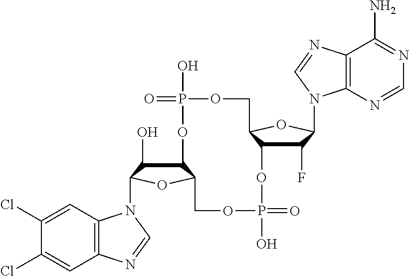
C12C(O)C(N3C4=C(C=C(Cl)C(Cl)=C4)N=C3)OC1COP(O)(=O)OC1C(F)C(N3C4=C(C(N)=NC=N4)N=C3)OC1COP(O)(=O)O2
